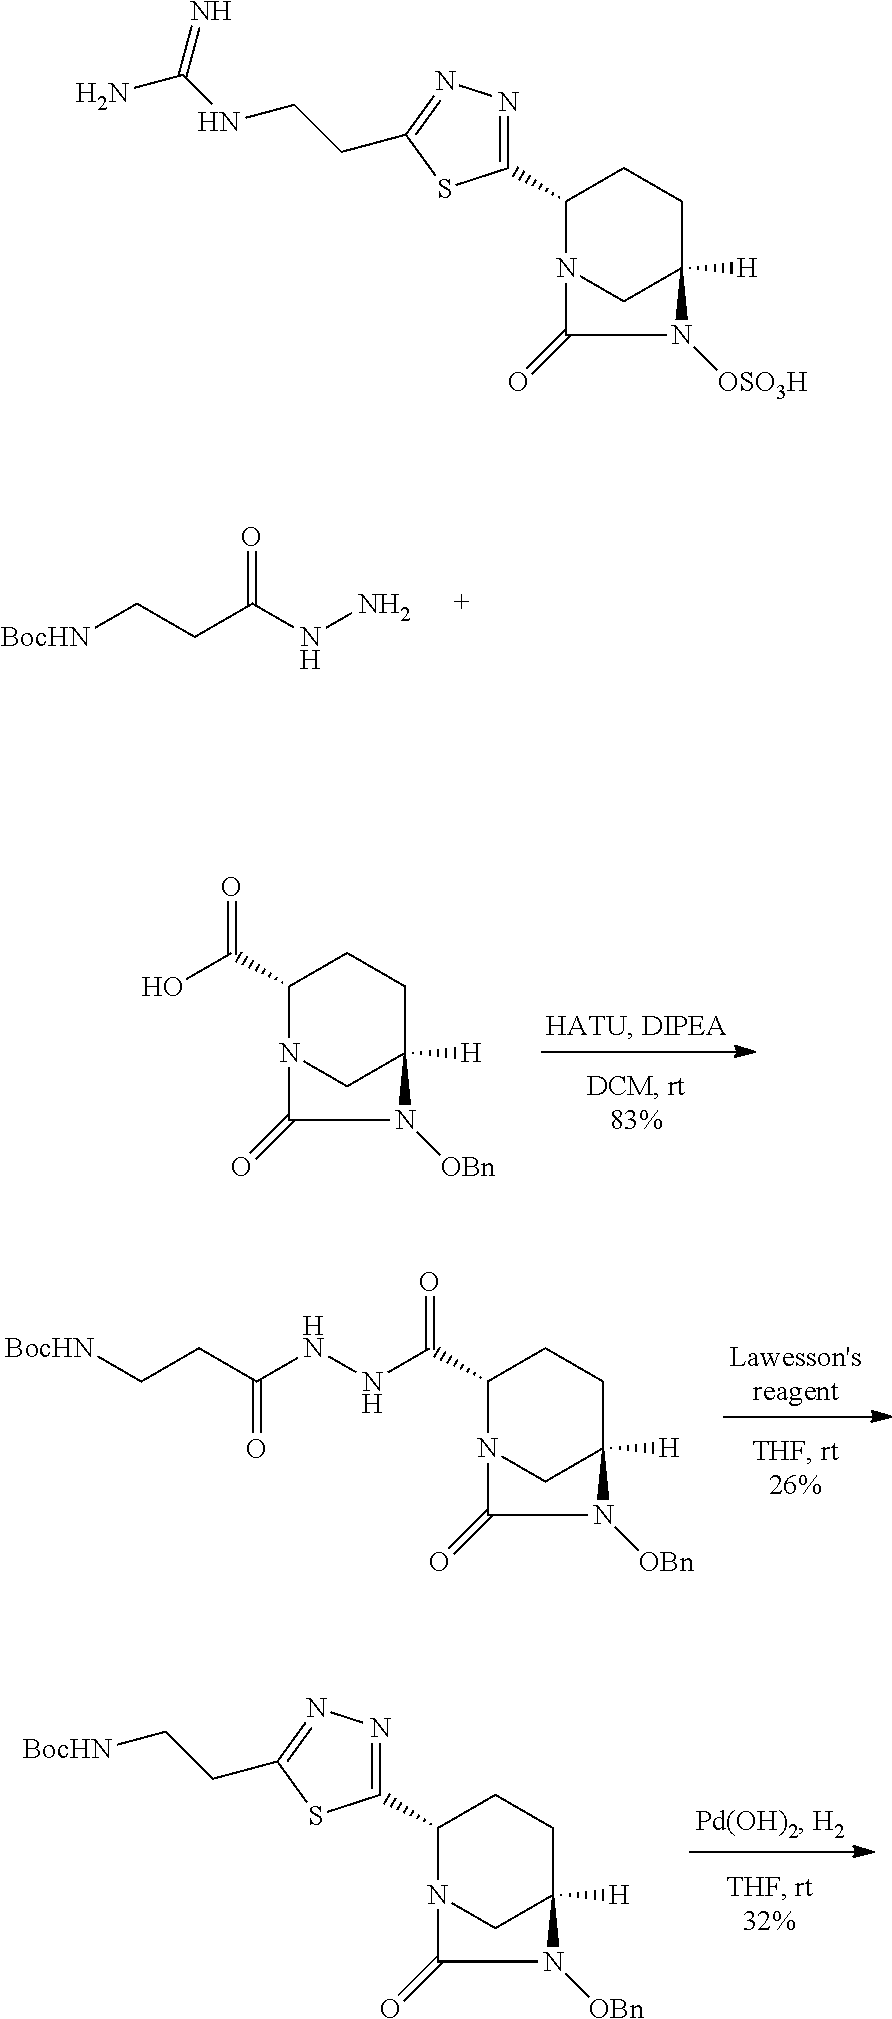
C1(C(NNC(CC[BocHN])=O)=O)N2CC([H])(CC1)N([OBn])C2=O.C(CC(NN)=O)[BocHN].C1(C(O)=O)N2CC([H])(CC1)N([OBn])C2=O.C1(C2=NN=C(CC[BocHN])S2)N2CC([H])(CC1)N([OBn])C2=O.C1(C2=NN=C(CCNC(N)=N)S2)N2CC([H])(CC1)N([OSO3H])C2=O
